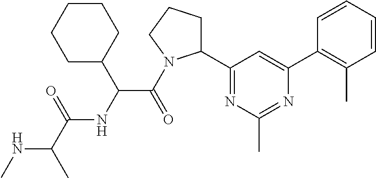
N(C(C)C(=O)NC(C(=O)N1C(C2=NC(C)=NC(C3=C(C)C=CC=C3)=C2)CCC1)C1CCCCC1)C
